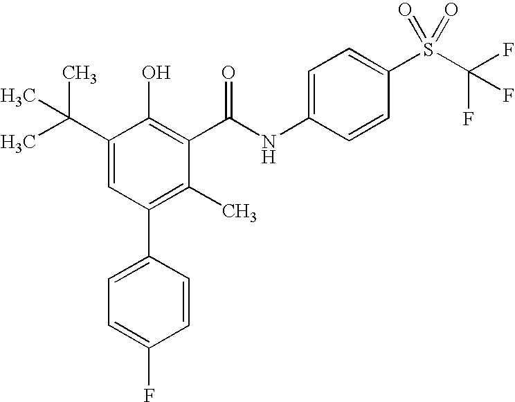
C1(C(C)(C)C)=CC(C2=CC=C(F)C=C2)=C(C)C(C(NC2=CC=C(S(C(F)(F)F)(=O)=O)C=C2)=O)=C1O
